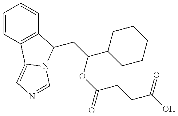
C1=CC2=C(C=C1)C(CC(OC(CCC(O)=O)=O)C1CCCCC1)N1C2=CN=C1
